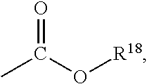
CC(O[R18])=O
